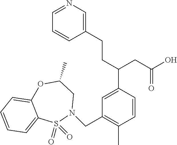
C(CC1=CN=CC=C1)C(CC(=O)O)C1=CC(CN2CC(C)OC3=CC=CC=C3S2(=O)=O)=C(C)C=C1
